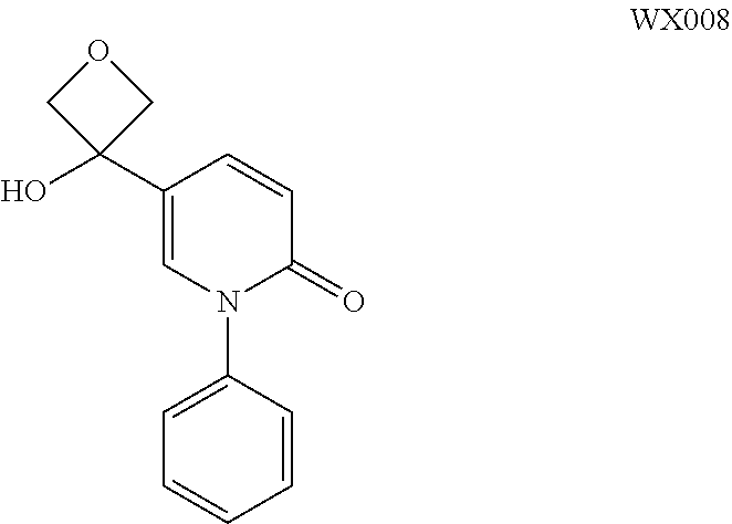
C1=CC(N2C(=O)C=CC(C3(O)COC3)=C2)=CC=C1
